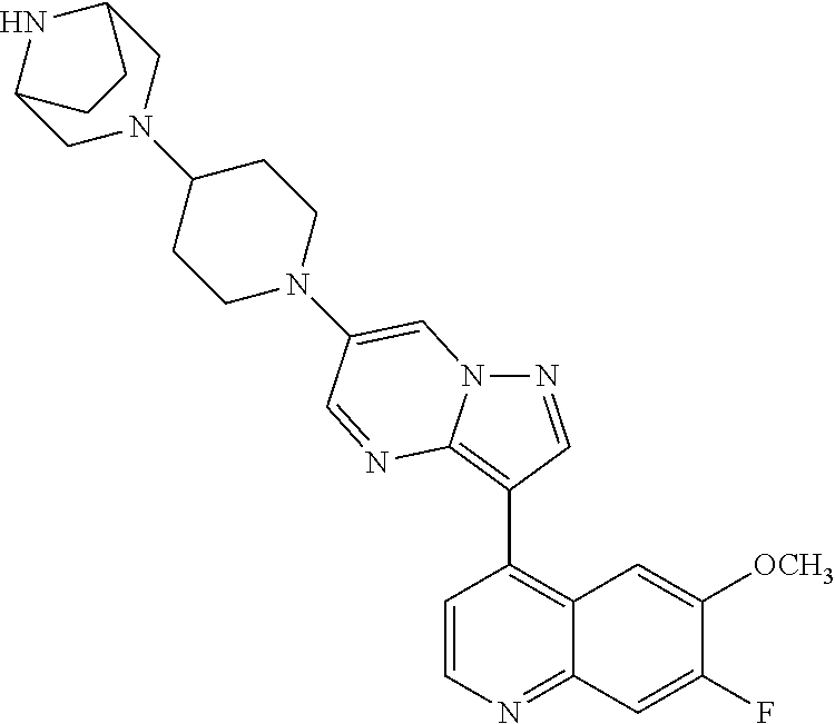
N1=CC(C2=C3C(=NC=C2)C=C(F)C([OCH3])=C3)=C2N1C=C(N1CCC(N3CC4NC(C3)CC4)CC1)C=N2
